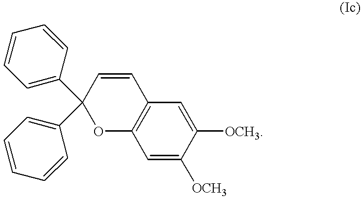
C1([OCH3])=CC2=C(C=C1[OCH3])C=CC(C1=CC=CC=C1)(C1=CC=CC=C1)O2
